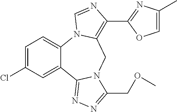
C1=C(Cl)C=C2C(=C1)N1C(=C(C3=NC(C)=CO3)N=C1)CN1C2=NN=C1COC
